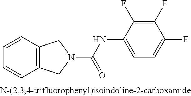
C1=CC=CC2=C1CN(C(NC1=CC=C(F)C(F)=C1F)=O)C2
